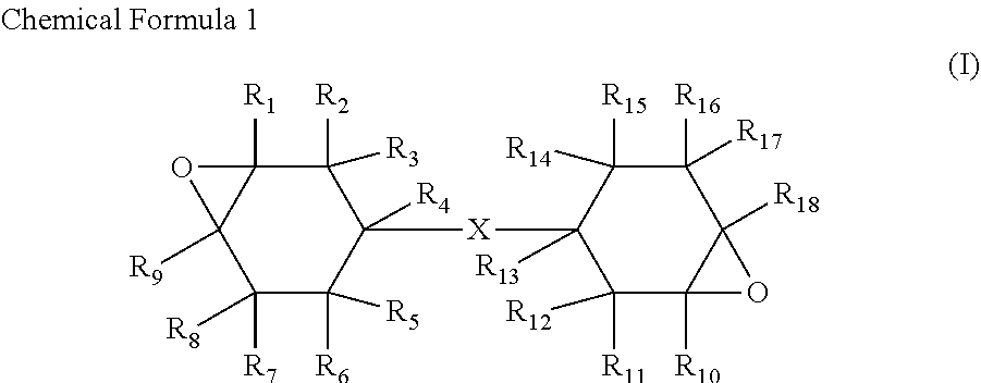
C1([R7])([R8])C([R6])([R5])C([R4])([X]C2([R13])C([R11])([R12])C3([R10])C([R18])(C([R16])([R17])C2([R14])[R15])O3)C([R2])([R3])C2([R1])C1([R9])O2
